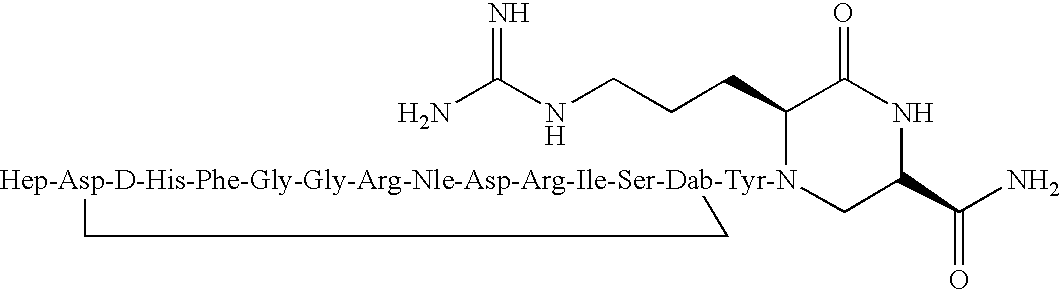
NC(NCCCC1[Hep-Asp-D-His-Phe-Gly-Gly-Arg-Nle-Asp-Arg-Ile-Ser-Dab-Tyr-N]2(CC(C(N)=O)NC1=O)CC2)=N
